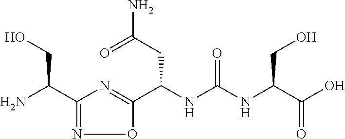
C1(C(N)CO)=NOC(C(NC(NC(C(O)=O)CO)=O)CC(N)=O)=N1
